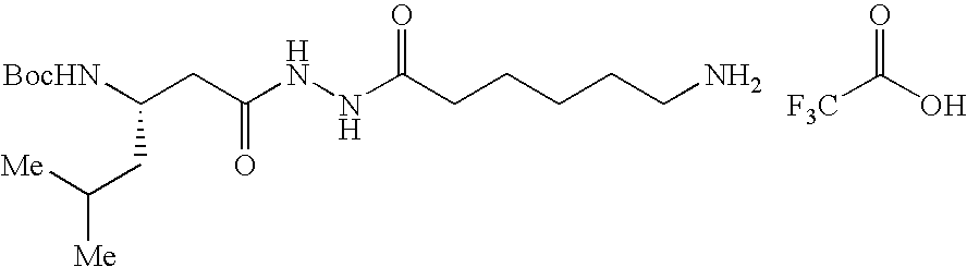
[BocHN]C(CC(NNC(CCCCCN)=O)=O)CC([Me])[Me].[F3C]C(O)=O
